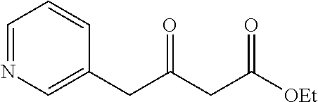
C1=NC=C(CC(CC([OEt])=O)=O)C=C1
